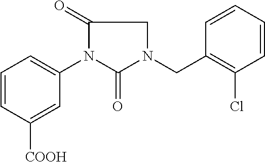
C1=CC([COOH])=CC(N2C(=O)N(CC3=C(Cl)C=CC=C3)CC2=O)=C1
